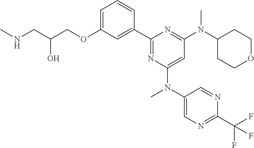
C1=C(OCC(CNC)O)C=C(C2=NC(N(C)C3=CN=C(C(F)(F)F)N=C3)=CC(N(C3CCOCC3)C)=N2)C=C1
